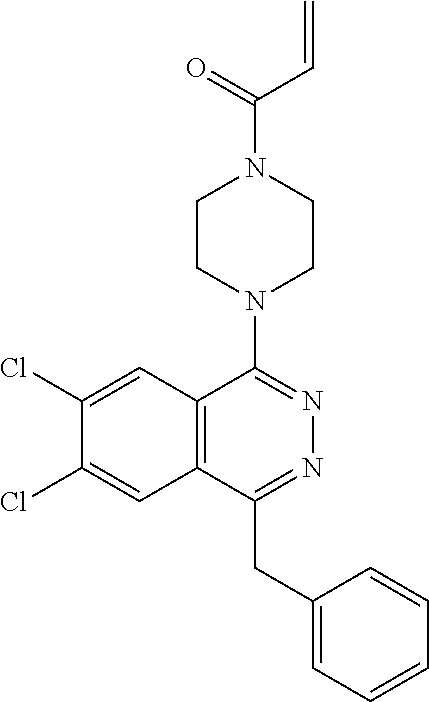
C(N1CCN(C2=NN=C(CC3=CC=CC=C3)C3=C2C=C(Cl)C(Cl)=C3)CC1)(C=C)=O
